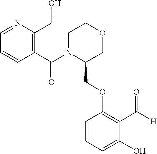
C1=NC(CO)=C(C(N2C(COC3=C(C([H])=O)C(O)=CC=C3)COCC2)=O)C=C1
